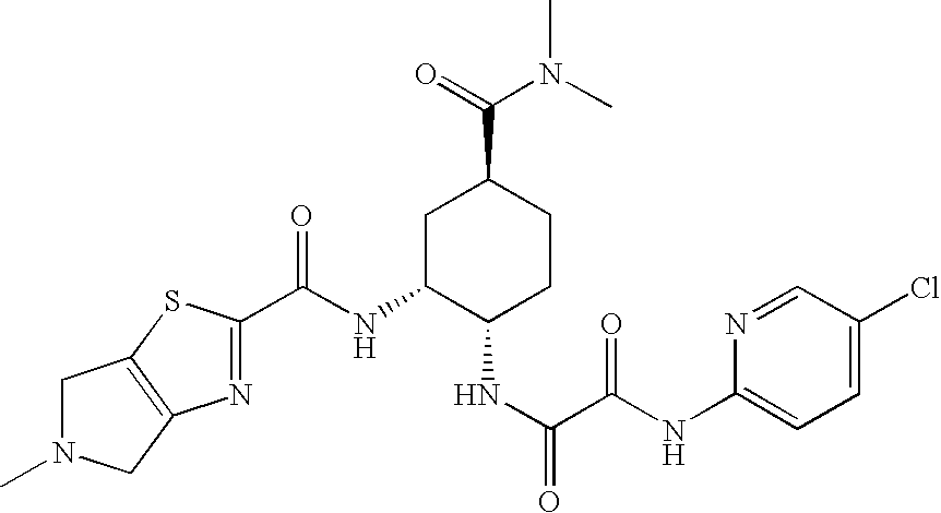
C(NC1C(NC(=O)C(NC2=CC=C(Cl)C=N2)=O)CCC(C(=O)N(C)C)C1)(=O)C1=NC2=C(CN(C)C2)S1
